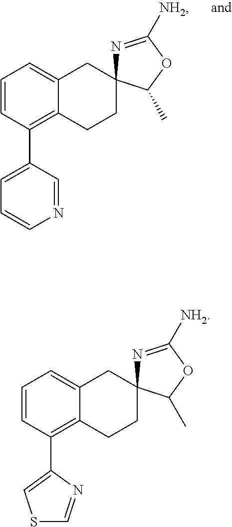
C1=CC=C2C(=C1C1=CC=CN=C1)CCC1(C2)N=C([NH2])OC1C.C1=CC=C2C(=C1C1=CSC=N1)CCC1(C2)N=C([NH2])OC1C
